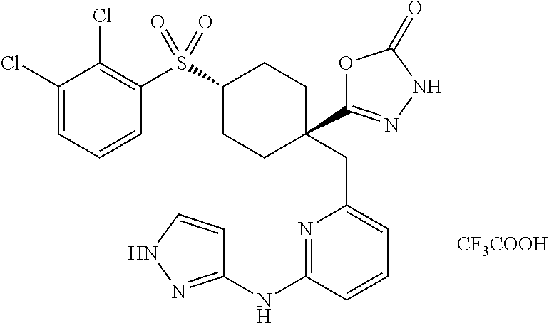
S(C1CCC(CC2=CC=CC(NC3=NNC=C3)=N2)(C2=NNC(=O)O2)CC1)(C1=C(Cl)C(Cl)=CC=C1)(=O)=O.[CF3COOH]
